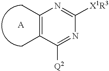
C1(C)=C(C)C([Q2])=NC([X1R3])=N1
